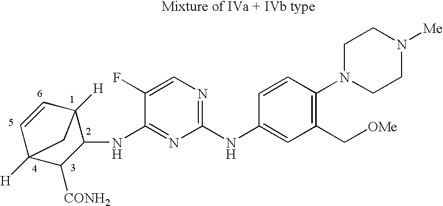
C1(NC2=CC(C[OMe])=C(N3CCN([Me])CC3)C=C2)=NC=C(F)C(NC2C3([H])C=CC([H])(C2[CONH2])C3)=N1
